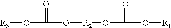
[R3]OC(=O)O[R2]OC(=O)O[R1]
